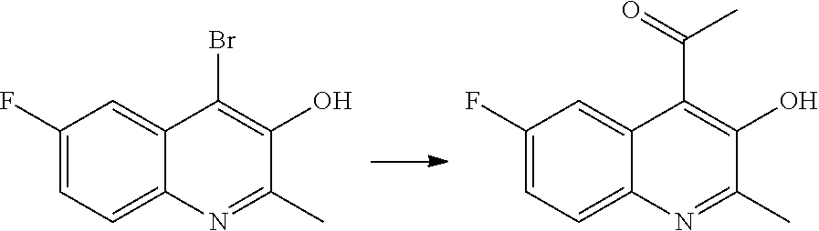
C1(F)=CC=C2C(=C1)C(C(=O)C)=C(O)C(C)=N2.C1(F)=CC=C2C(=C1)C(Br)=C(O)C(C)=N2
